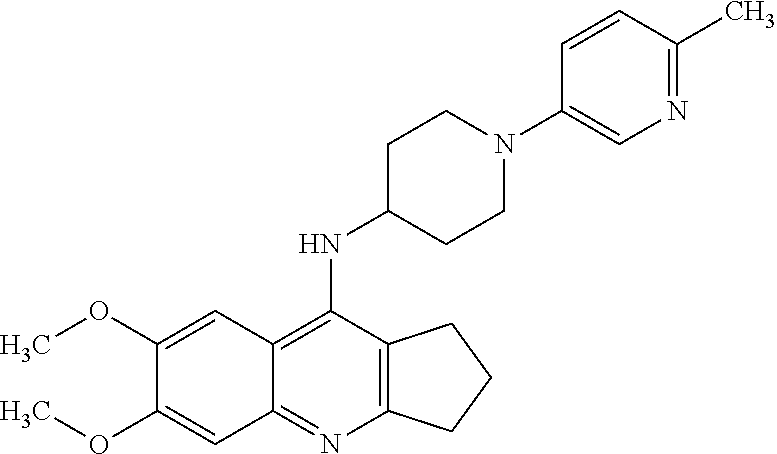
C1(OC)=CC2=C(NC3CCN(C4=CN=C(C)C=C4)CC3)C3=C(N=C2C=C1OC)CCC3
